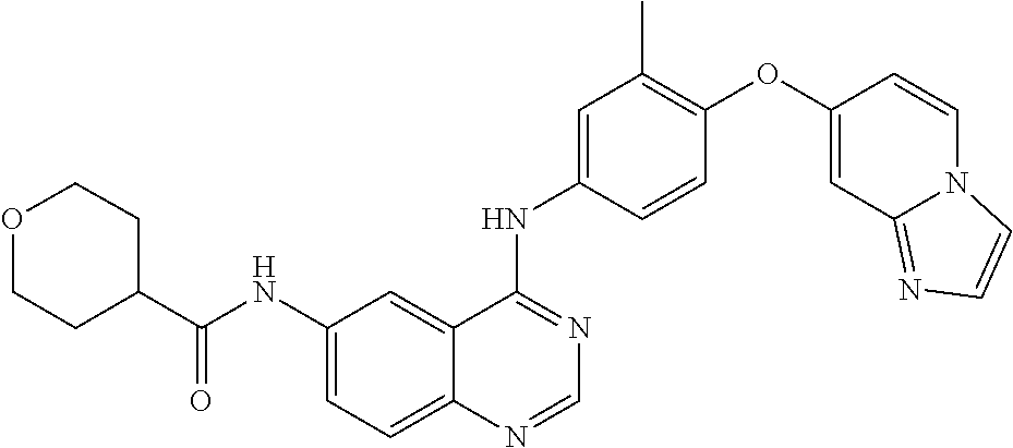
C12=CC=C(NC(C3CCOCC3)=O)C=C1C(NC1=CC(C)=C(OC3=CC4=NC=CN4C=C3)C=C1)=NC=N2
